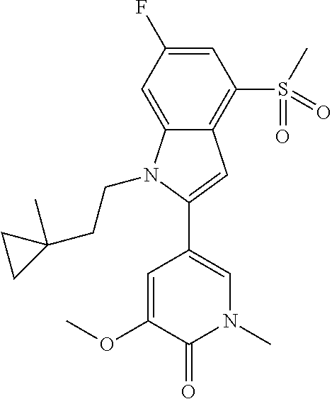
C1(C2=CN(C)C(=O)C(OC)=C2)=CC2=C(S(C)(=O)=O)C=C(F)C=C2N1CCC1(C)CC1
